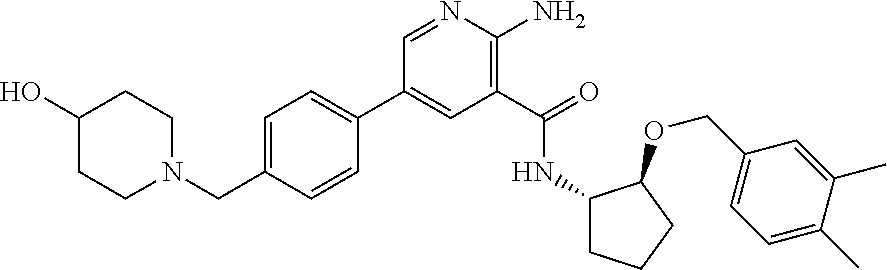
C1(C2=CC=C(CN3CCC(O)CC3)C=C2)=CC(C(=O)NC2CCCC2OCC2=CC=C(C)C(C)=C2)=C(N)N=C1
